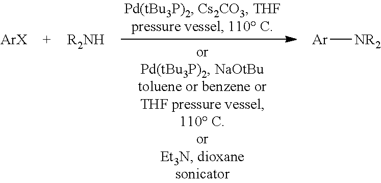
[ArX].[R2NH].[Ar][NR2]
